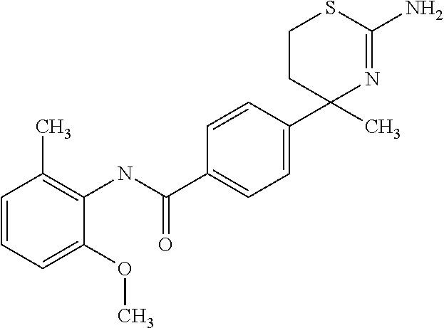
C1=CC(C2(C)N=C(N)SCC2)=CC=C1C(NC1=C(C)C=CC=C1OC)=O
